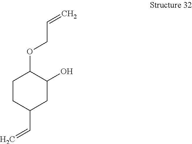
C1CC(C=C)CC(O)C1OCC=C
